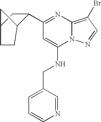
C1(C2=NC3=C(Br)C=NN3C(NCC3=CC=CN=C3)=C2)C2CCC(C1)C2
